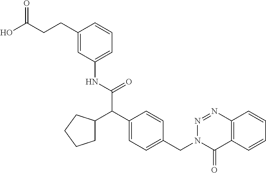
C1=C(CCC(O)=O)C=CC=C1NC(C(C1=CC=C(CN2C(=O)C3=C(N=N2)C=CC=C3)C=C1)C1CCCC1)=O
